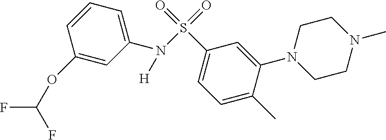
C1(OC(F)F)=CC(N(S(=O)(=O)C2=CC=C(C)C(N3CCN(C)CC3)=C2)[H])=CC=C1
